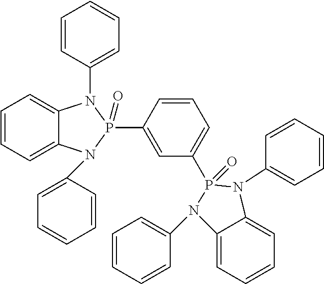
C1=CC=C2C(=C1)N(C1=CC=CC=C1)P(C1=CC(P3(=O)N(C4=CC=CC=C4)C4=CC=CC=C4N3C3=CC=CC=C3)=CC=C1)(=O)N2C1=CC=CC=C1
